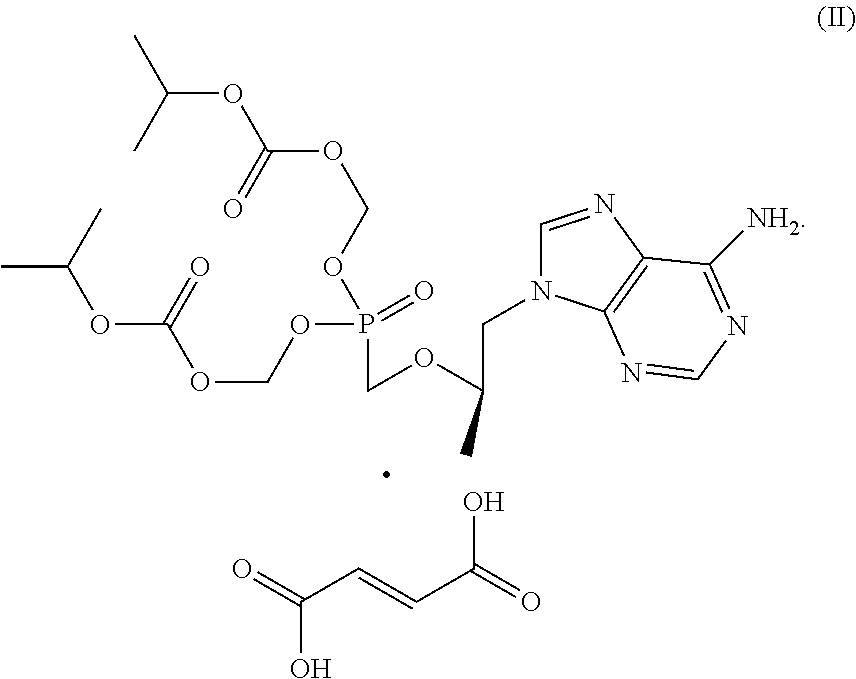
N1(CC(OCP(OCOC(OC(C)C)=O)(=O)OCOC(=O)OC(C)C)C)C=NC2=C1N=CN=C2[NH2].O=C(C=CC(=O)O)O
